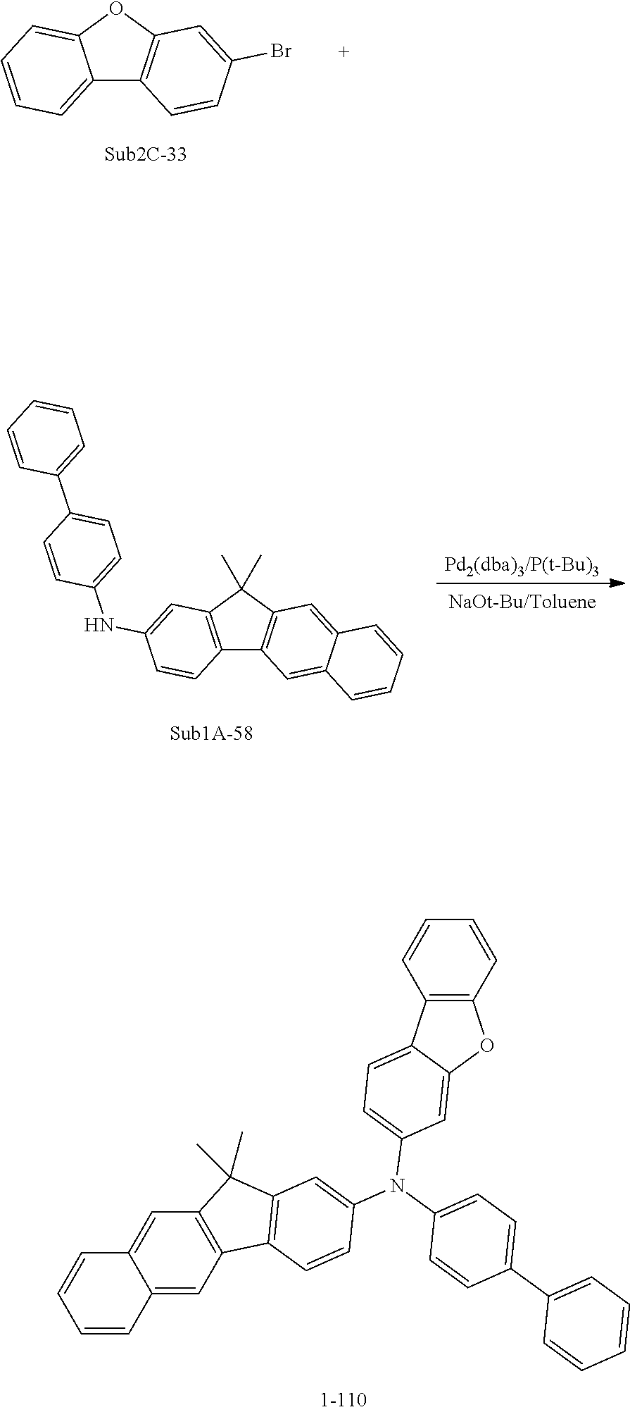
C12=CC=CC=C1OC1=C2C=CC(Br)=C1.[Pd2(dba)3/P(t-Bu)3].[NaOt-Bu/Toluene].C12=C(C(C)(C)C3=C1C=C1C(=C3)C=CC=C1)C=C(NC1=CC=C(C3=CC=CC=C3)C=C1)C=C2.C12=C(C=CC=C1)OC1=CC(N(C3=CC=C(C4=CC=CC=C4)C=C3)C3=CC4=C(C=C3)C3=C(C4(C)C)C=C4C(=C3)C=CC=C4)=CC=C21
